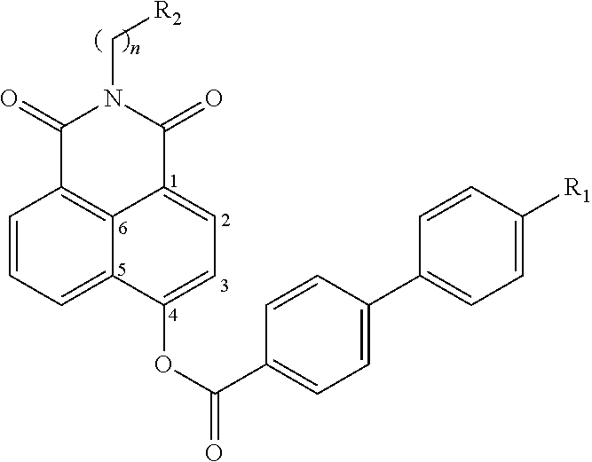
C1(=O)C2=C3C(=CC=C(OC(=O)C4=CC=C(C5=CC=C([R1])C=C5)C=C4)C3=CC=C2)C(=O)N1C[R2]
